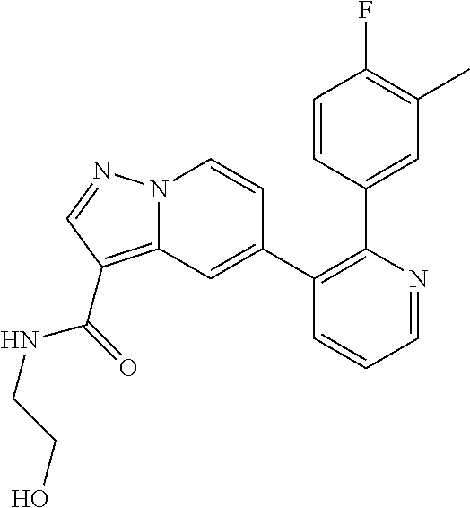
C1=NC(C2=CC(C)=C(F)C=C2)=C(C2=CC3=C(C(=O)NCCO)C=NN3C=C2)C=C1
